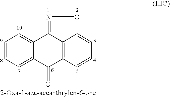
C1=CC=C2C(=C1)C1=NOC3=CC=CC(=C13)C2=O
